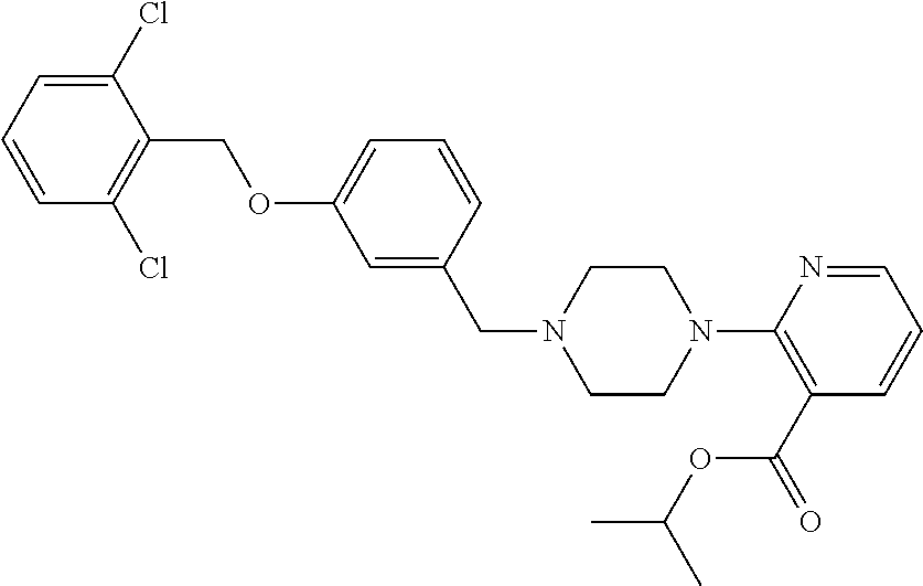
C1=C(CN2CCN(C3=C(C(=O)OC(C)C)C=CC=N3)CC2)C=CC=C1OCC1=C(Cl)C=CC=C1Cl
